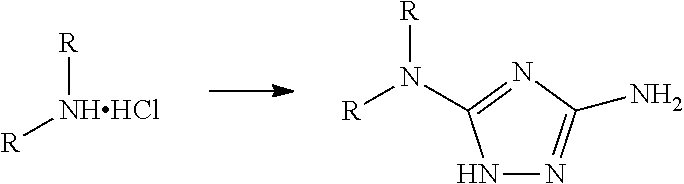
[R][NHHCl][R].N1N=C(N)N=C1N([R])[R]
